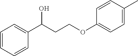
C1=CC=CC(C(CCOC2=CC=C(C)C=C2)O)=C1
